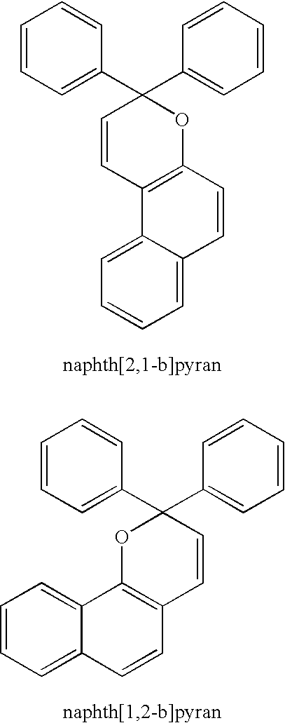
C1=C(C2(C3=CC=CC=C3)C=CC3=C(O2)C=CC2=CC=CC=C32)C=CC=C1.C1=C(C2(C3=CC=CC=C3)OC3=C(C=C2)C=CC2=CC=CC=C32)C=CC=C1
